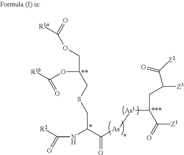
O(C(COC([R1a])=O)CSCC(C(=O)[As][As1]C(CC([Z3])C(=O)[Z2])C(=O)[Z1])NC([R2])=O)C([R1b])=O
